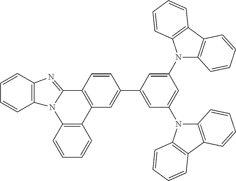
C1=CC2=C(C=C1)N1C(=NC3=C1C=CC=C3)C1=C2C=C(C2=CC(N3C4=C(C5=C3C=CC=C5)C=CC=C4)=CC(N3C4=C(C5=C3C=CC=C5)C=CC=C4)=C2)C=C1
